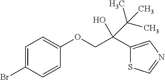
C1(C(COC2=CC=C(Br)C=C2)(O)C(C)(C)C)=CN=CS1
